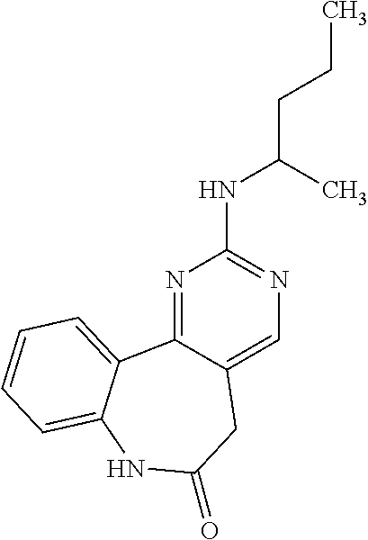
N1=C2C(=CN=C1NC(CCC)C)CC(=O)NC1=CC=CC=C21
